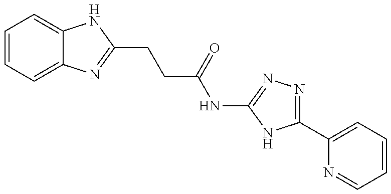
C1=CC=C2C(=C1)NC(CCC(NC1=NN=C(C3=CC=CC=N3)N1)=O)=N2
